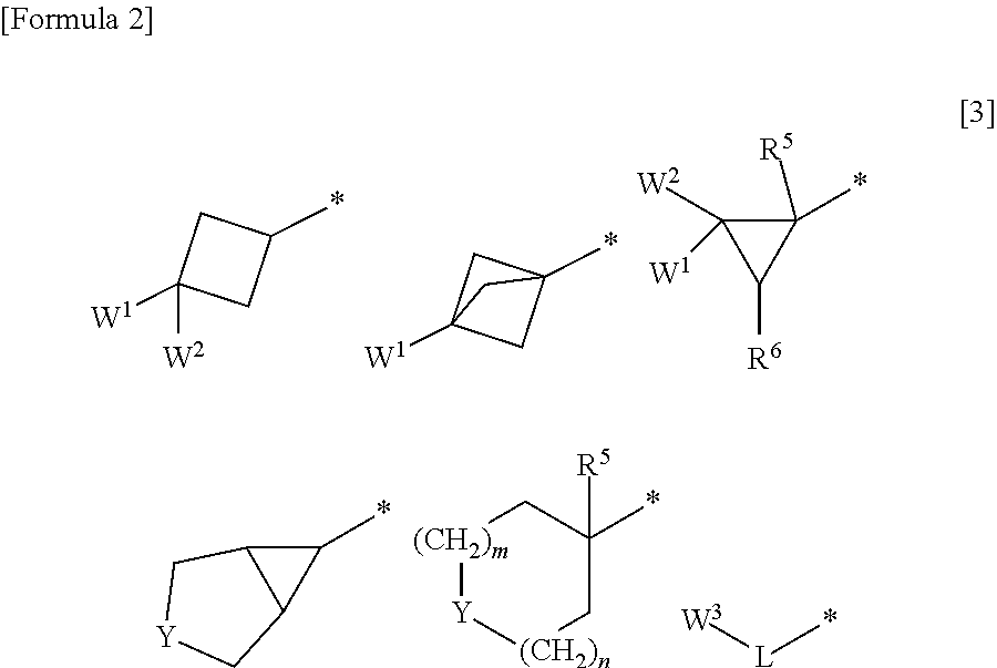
C1([W1])([W2])CC(*)C1.C12([W1])CC(*)(C1)C2.C1(*)([R5])C([W2])([W1])C1[R6].C1(*)C2C1C[Y]C2.[(CH2)m]1[Y][(CH2)n]CC(*)([R5])C1.[W3][L]*
